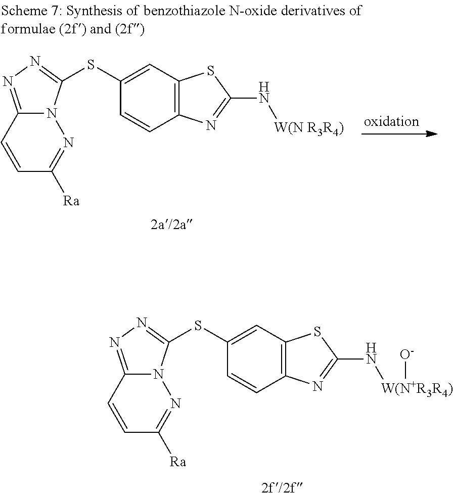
[2a/2a].C1=C(SC2=NN=C3N2N=C([Ra])C=C3)C=CC2=C1SC(N[W(N R3R4)])=N2.C1=C(SC2=NN=C3N2N=C([Ra])C=C3)C=CC2=C1SC(N[W(N+R3R4)][O-])=N2.[2f/2f]
